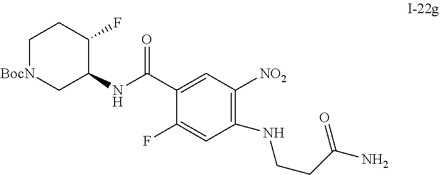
N(C1=C([NO2])C=C(C(NC2C[BocN]CCC2F)=O)C(F)=C1)CCC(N)=O
